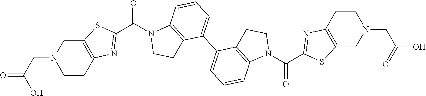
OC(=O)CN1CCC2=C(C1)SC(C(=O)N1CCC3=C1C=CC=C3C1=CC=CC3=C1CCN3C(=O)C1=NC3=C(S1)CN(CC(=O)O)CC3)=N2
